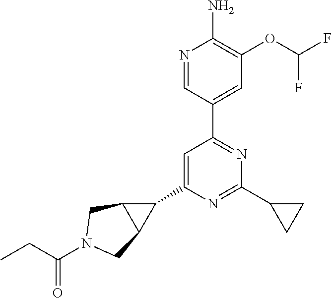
C1(C2=CC(C3=CC(OC(F)F)=C(N)N=C3)=NC(C3CC3)=N2)C2C1CN(C(CC)=O)C2
